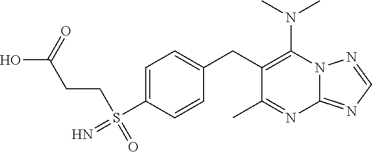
N(C1=C(CC2=CC=C(S(CCC(O)=O)(=N)=O)C=C2)C(C)=NC2=NC=NN12)(C)C
